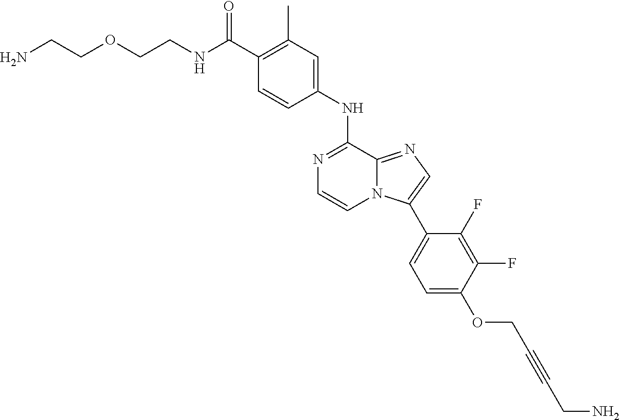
C(C1=C(C)C=C(NC2=NC=CN3C2=NC=C3C2=CC=C(OCC#CCN)C(F)=C2F)C=C1)(=O)NCCOCCN
